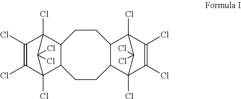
C1CC2C(CCC3C4(Cl)C(Cl)=C(Cl)C(Cl)(C13)C4(Cl)Cl)C1(Cl)C(Cl)=C(Cl)C2(Cl)C1(Cl)Cl
